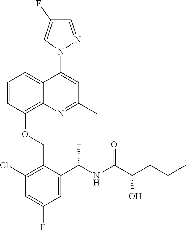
C1=CC(OCC2=C(Cl)C=C(F)C=C2C(NC(C(CCC)O)=O)C)=C2C(=C1)C(N1N=CC(F)=C1)=CC(C)=N2
